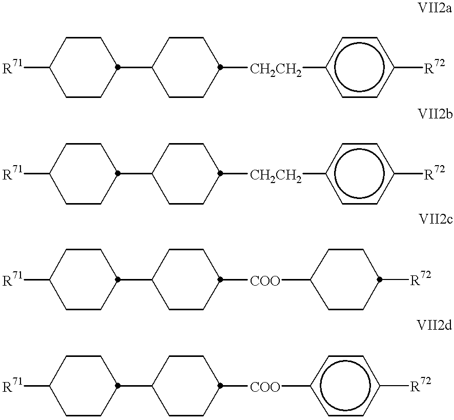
[R71]C1CCC(C2CCC([CH2CH2]c3ccc([R72])cc3)CC2)CC1.[R71]C1CCC(C2CCC([CH2CH2]c3ccc([R72])cc3)CC2)CC1.[R71]C1CCC(C2CCC([COO]C3CCC([R72])CC3)CC2)CC1.[R71]C1CCC(C2CCC([COO]c3ccc([R72])cc3)CC2)CC1
